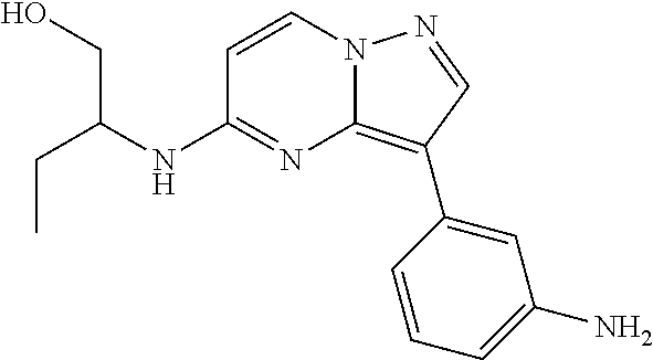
CCC(CO)NC1=NC2=C(C3=CC(N)=CC=C3)C=NN2C=C1
